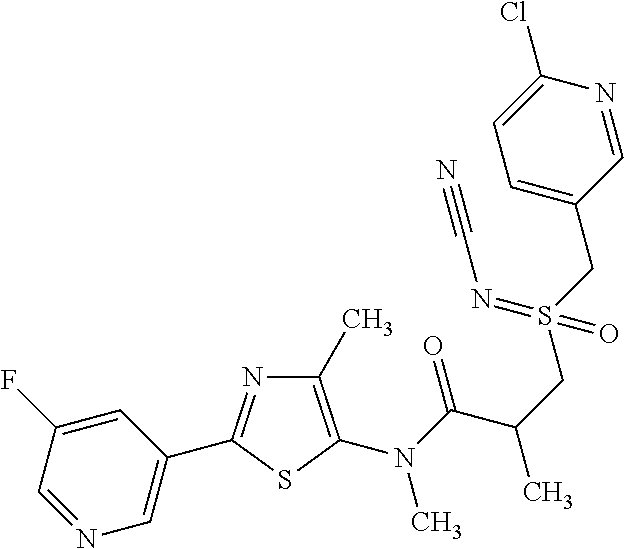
C1(C)=C(N(C(=O)C(C)CS(CC2=CC=C(Cl)N=C2)(=NC#N)=O)C)SC(C2=CN=CC(F)=C2)=N1
